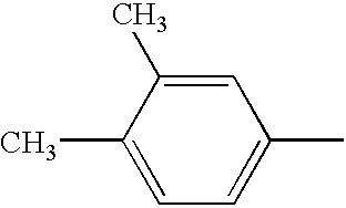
C1=C(C)C(C)=CC=C1C
